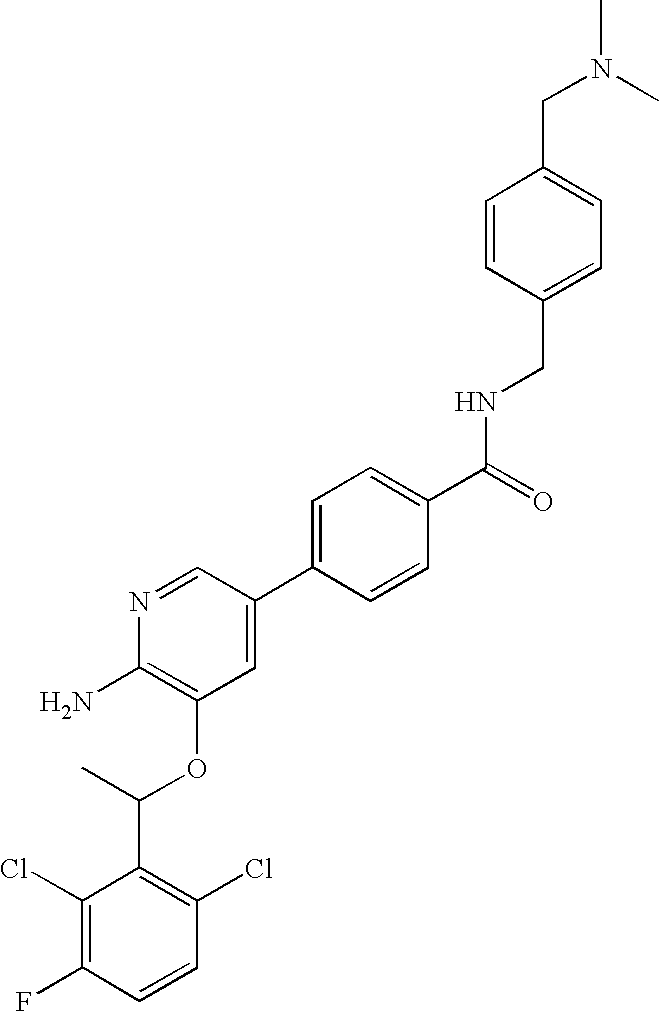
C1(Cl)=C(F)C=CC(Cl)=C1C(C)OC1=C(N)N=CC(C2=CC=C(C(=O)NCC3=CC=C(CN(C)C)C=C3)C=C2)=C1
